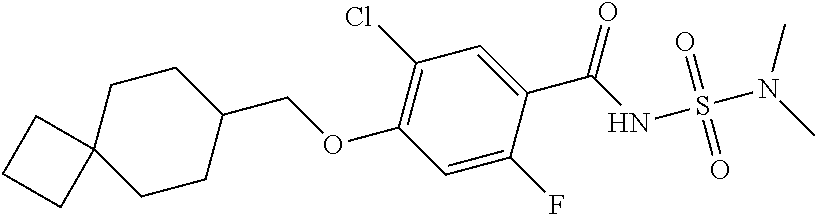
O(C1=C(Cl)C=C(C(=O)NS(N(C)C)(=O)=O)C(F)=C1)CC1CCC2(CC1)CCC2
